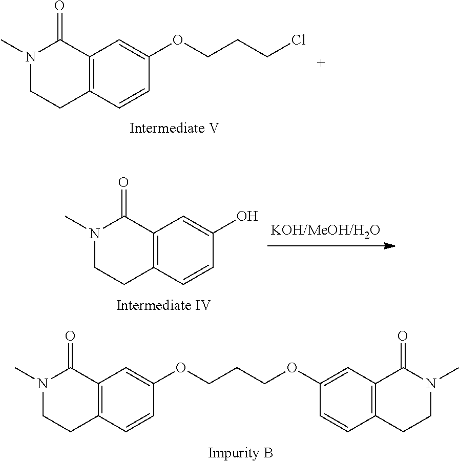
O(CCCCl)C1=CC2=C(CCN(C)C2=O)C=C1.C12=C(C(=O)N(C)CC1)C=C(O)C=C2.C1=CC2=C(C=C1OCCCOC1=CC3=C(C=C1)CCN(C)C3=O)C(=O)N(C)CC2
